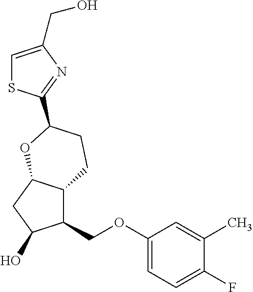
C1(COC2=CC=C(F)C(C)=C2)C2C(CC1O)OC(C1=NC(CO)=CS1)CC2
